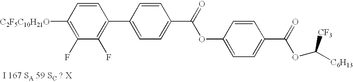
C1([C2F5C10H21O])=C(F)C(F)=C(C2=CC=C(C(=O)OC3=CC=C(C(=O)OC([C6H13])[CF3])C=C3)C=C2)C=C1
